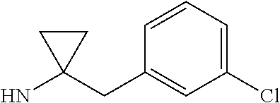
C1(Cl)=CC=CC(CC2(N)CC2)=C1
